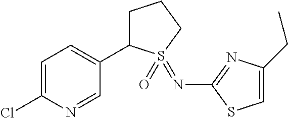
C1=C(Cl)N=CC(C2CCCS2(=O)=NC2=NC(CC)=CS2)=C1
